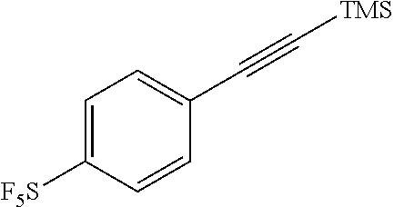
C1=C([F5S])C=CC(C#C[TMS])=C1
